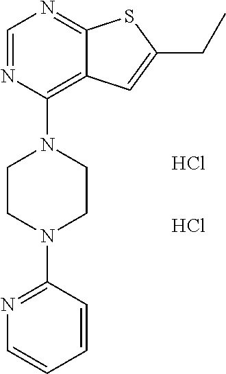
C1=NC(N2CCN(C3=NC=CC=C3)CC2)=C2C(=N1)SC(CC)=C2.Cl.Cl
